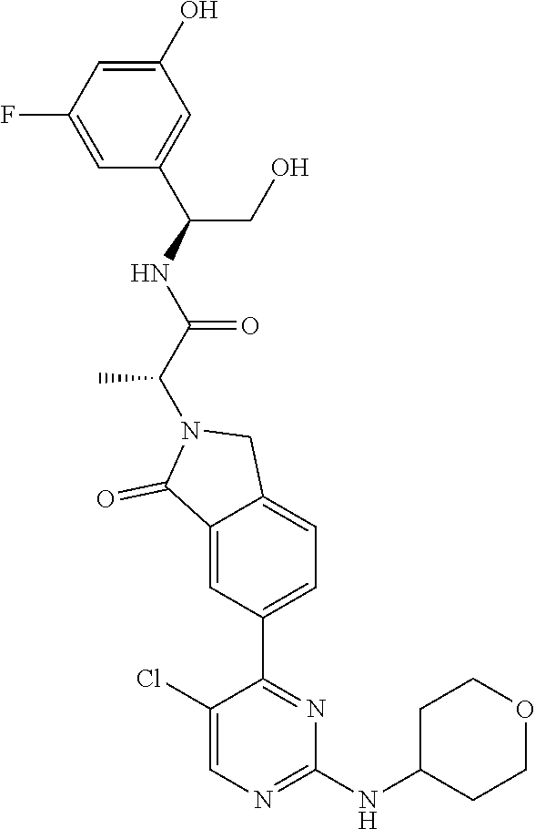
C1(NC2CCOCC2)=NC=C(Cl)C(C2=CC=C3C(=C2)C(=O)N(C(C(NC(C2=CC(O)=CC(F)=C2)CO)=O)C)C3)=N1
